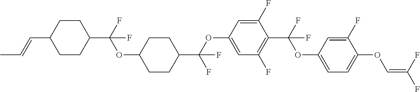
C1CC(C(F)(OC2CCC(C(OC3=CC(F)=C(C(F)(OC4=CC=C(OC=C(F)F)C(F)=C4)F)C(F)=C3)(F)F)CC2)F)CCC1C=CC
